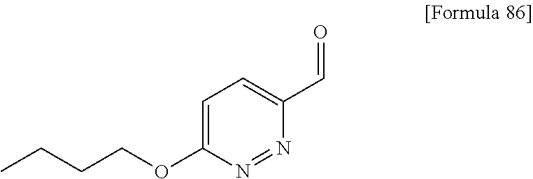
C1(OCCCC)=CC=C(C=O)N=N1
